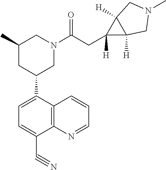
C1=C(C2CN(C(CC3([H])C4([H])C3([H])CN(C)C4)=O)CC(C)C2)C2=C(C(C#N)=C1)N=CC=C2
